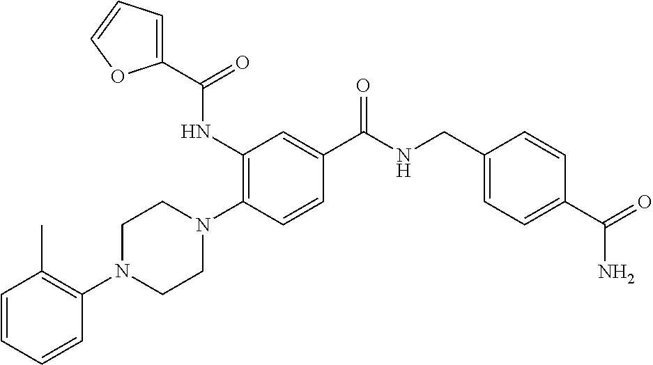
C1=CC=CC(N2CCN(C3=C(NC(=O)C4=CC=CO4)C=C(C(=O)NCC4=CC=C(C(=O)N)C=C4)C=C3)CC2)=C1C
